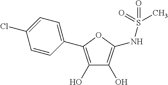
C1=CC(C2=C(O)C(O)=C(NS(C)(=O)=O)O2)=CC=C1Cl
